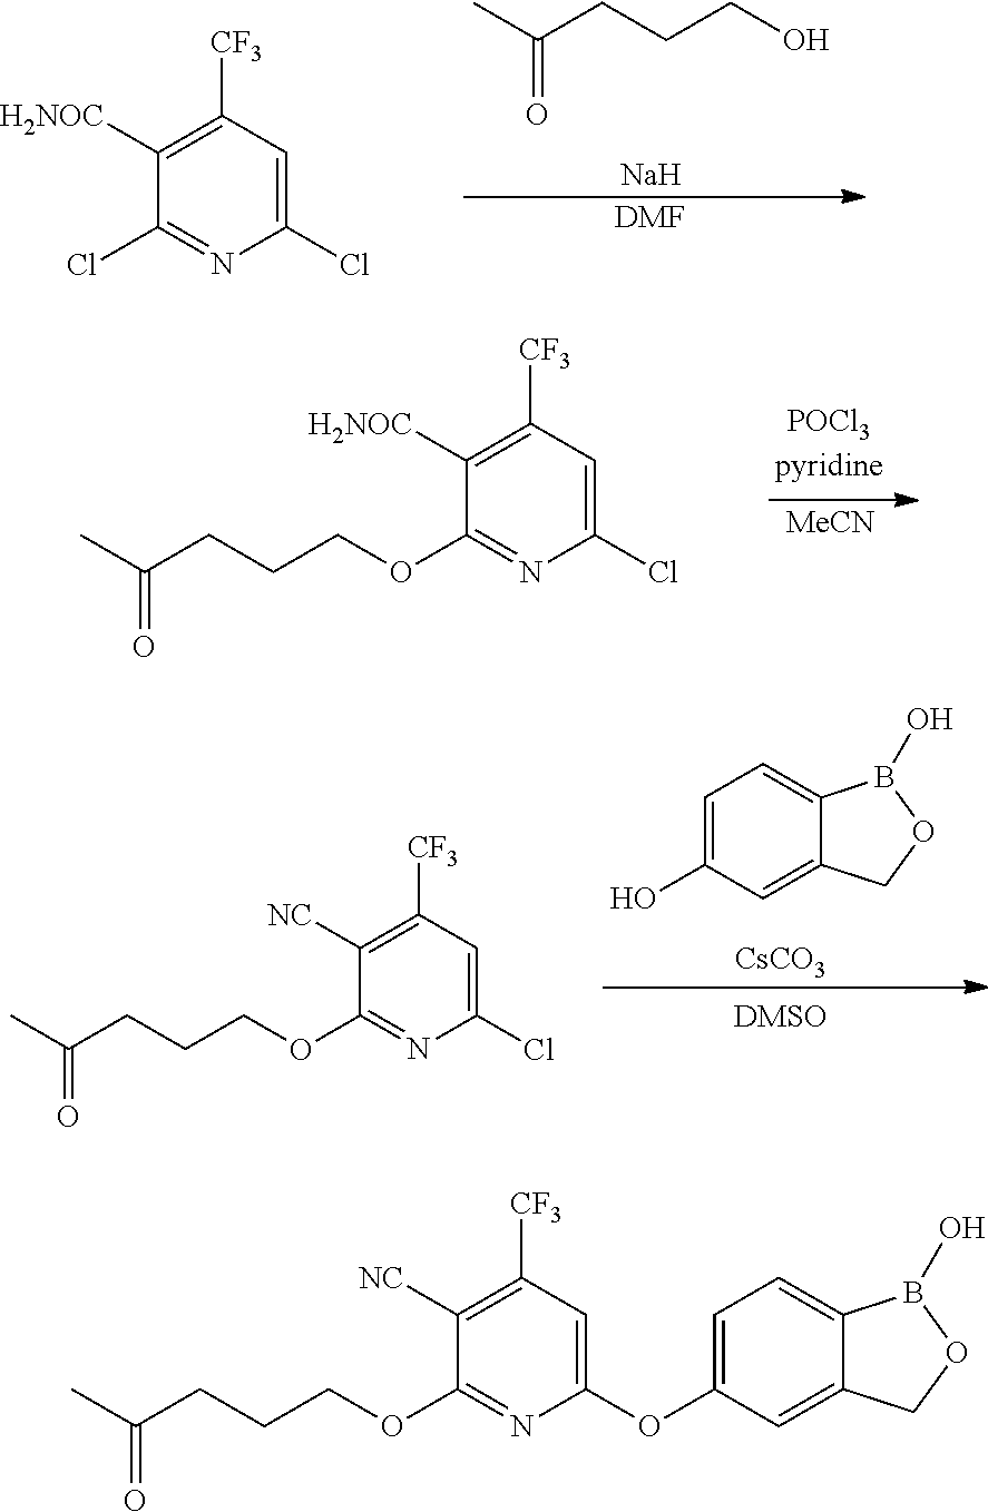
[MeCN].C1(Cl)=CC([CF3])=C([H2NOC])C(OCCCC(C)=O)=N1.C1(Cl)=CC([CF3])=C([H2NOC])C(Cl)=N1.[DMF].[Na].CC(CCCO)=O.C1=C(O)C=C2C(=C1)B(O)OC2.[CsCO3].C1(Cl)=CC([CF3])=C([NC])C(OCCCC(C)=O)=N1.C1(OC2=CC=C3C(=C2)COB3O)=CC([CF3])=C([NC])C(OCCCC(C)=O)=N1
